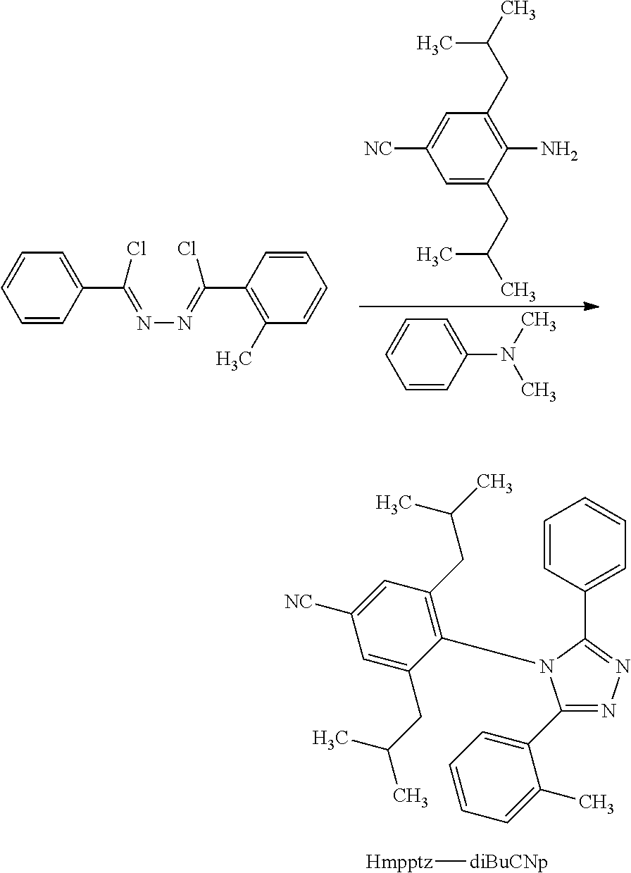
C1=CC(C2=NN=C(C3=CC=CC=C3C)N2C2=C(CC(C)C)C=C([NC])C=C2CC(C)C)=CC=C1.[Hmpptz][diBuCNp].C1=CC(C(Cl)=NN=C(Cl)C2=C(C)C=CC=C2)=CC=C1.CC(CC1=C(N)C(CC(C)C)=CC([NC])=C1)C.C1(N(C)C)=CC=CC=C1
